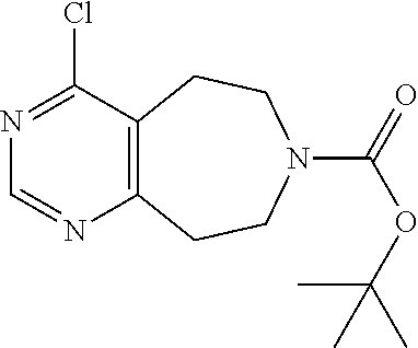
C12=C(C(Cl)=NC=N1)CCN(C(=O)OC(C)(C)C)CC2
